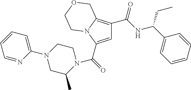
C1=C(C(=O)N2CCN(C3=CC=CC=N3)CC2C)N2C(=C1C(NC(C1=CC=CC=C1)CC)=O)COCC2
